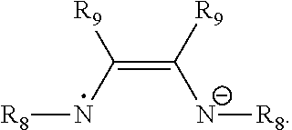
C(=C([R9])[N-][R8])(N[R8])[R9]
